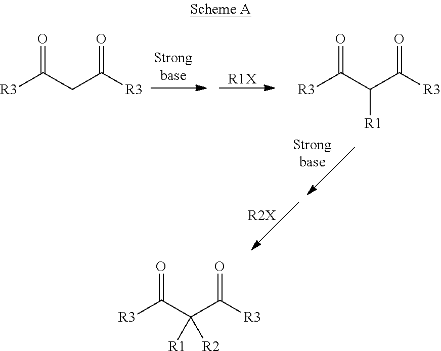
[R1X].O=C(CC([R3])=O)[R3].O=C(C(C([R3])=O)[R1])[R3].[R2X].O=C(C(C([R3])=O)([R1])[R2])[R3]
